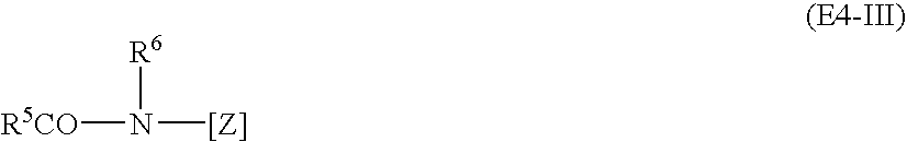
[R5CO]N([[Z]])[R6]
